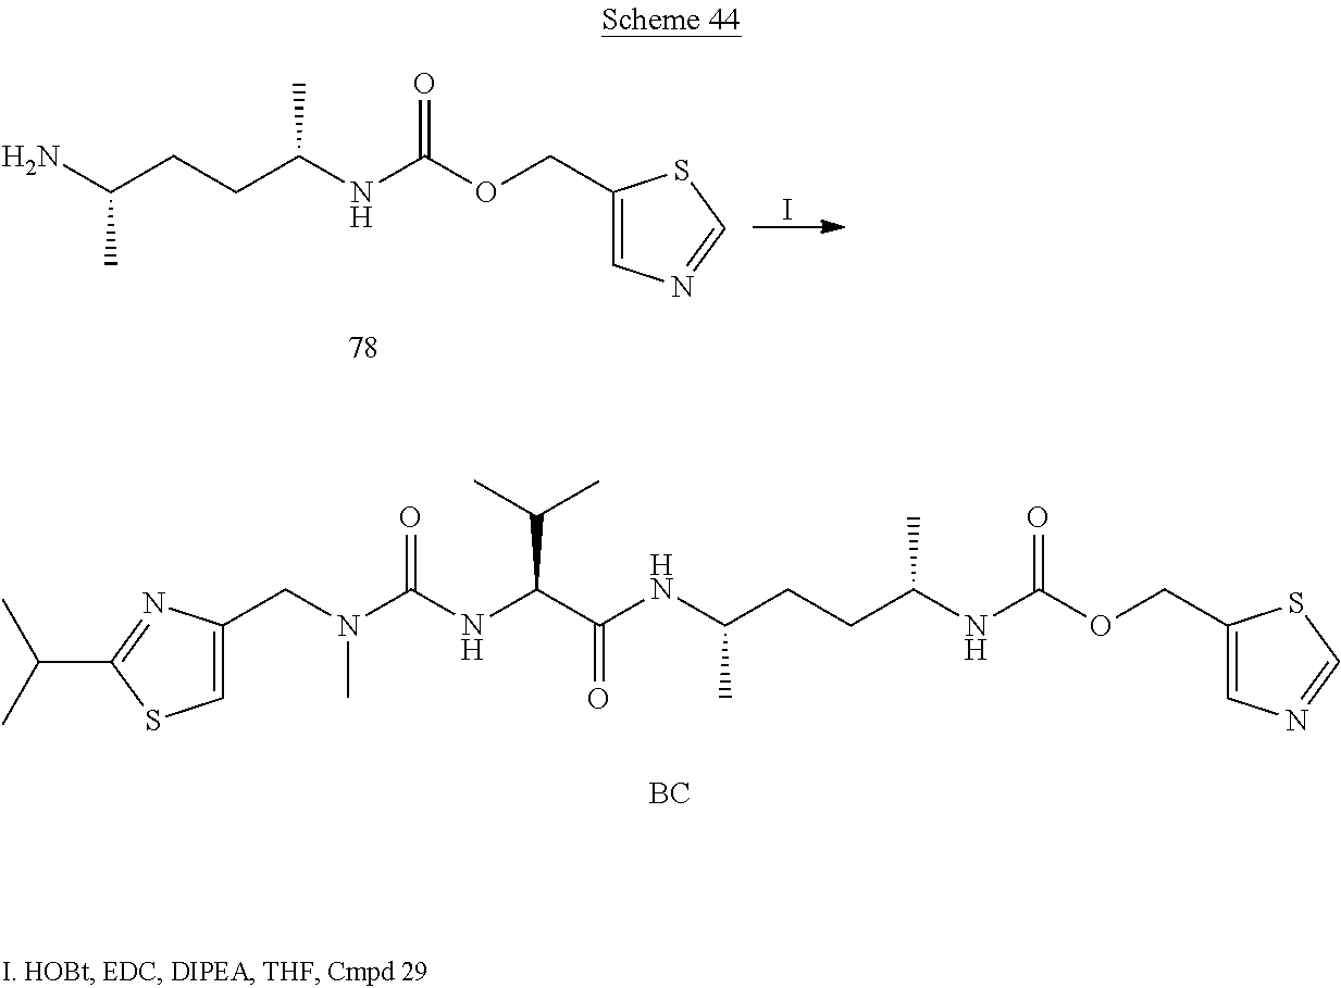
[BC].C1(CN(C)C([NH]C(C(=O)NC(CCC(NC(OCC2=CN=CS2)=O)C)C)C(C)C)=O)=CSC(C(C)C)=N1.I.NC(CCC(NC(OCC1=CN=CS1)=O)C)C
